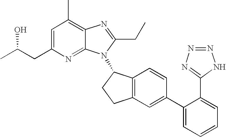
C1=C(CC(C)O)N=C2C(=C1C)N=C(CC)N2C1C2=C(CC1)C=C(C1=CC=CC=C1C1=NN=NN1)C=C2
